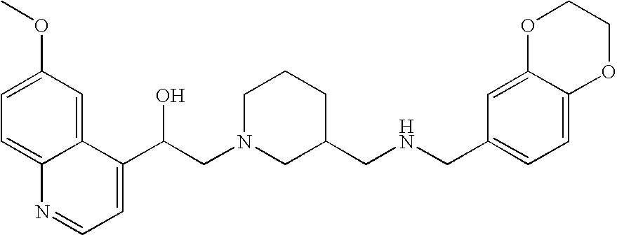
C1=C(OC)C=C2C(=C1)N=CC=C2C(CN1CC(CNCC2=CC=C3C(=C2)OCCO3)CCC1)O
